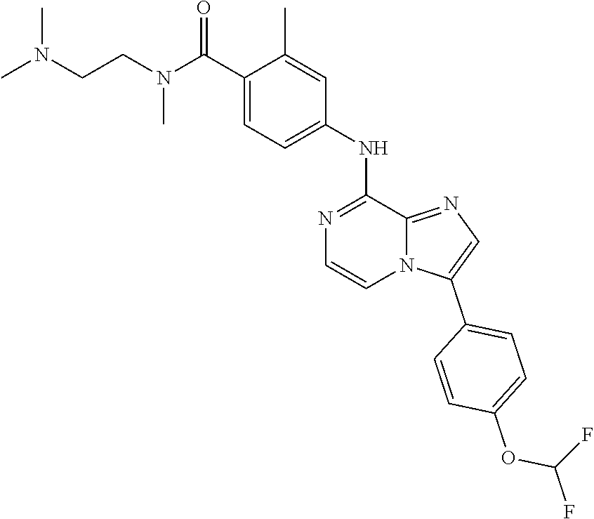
C1(C)=CC(NC2=NC=CN3C2=NC=C3C2=CC=C(OC(F)F)C=C2)=CC=C1C(N(CCN(C)C)C)=O
